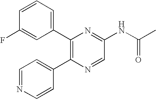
C1(C2=C(C3=CC=NC=C3)N=CC(NC(=O)C)=N2)=CC=CC(F)=C1
